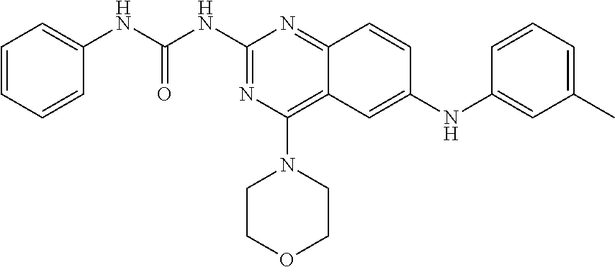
N(C1=NC(N2CCOCC2)=C2C(=N1)C=CC(NC1=CC(C)=CC=C1)=C2)C(NC1=CC=CC=C1)=O
